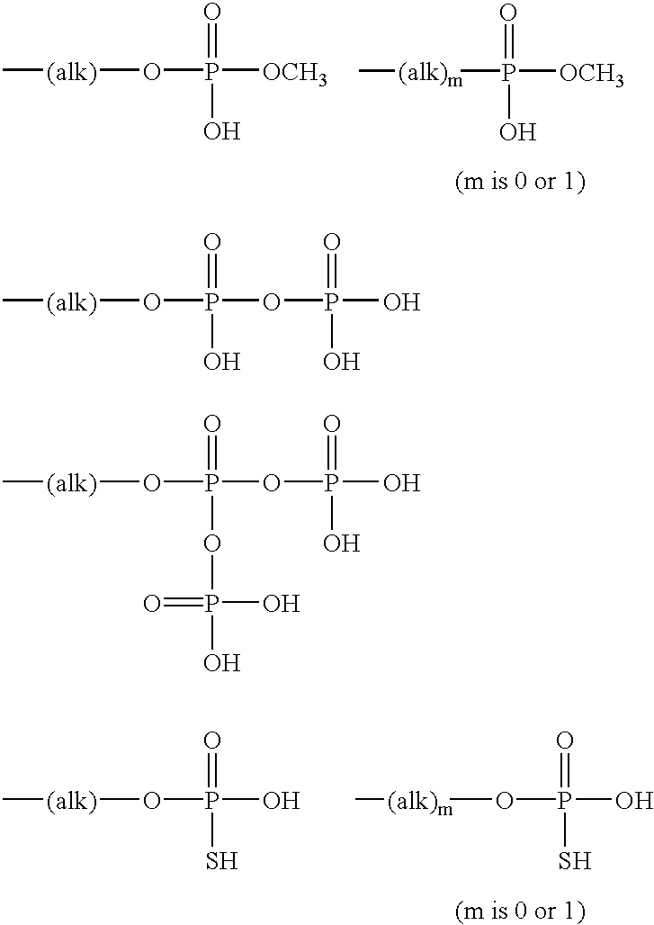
O(P([OCH3])(=O)O)[(alk)]C.P([OCH3])(=O)(O)[(alk)m]C.O(P(O)(=O)S)[(alk)]C.O(P(O)(=O)S)[(alk)m]C.O(P(OP(O)(=O)O)(=O)O)[(alk)]C.O(P(OP(O)(=O)O)(=O)OP(O)(=O)O)[(alk)]C
